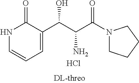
N1C=CC=C(C(C(C(N2CCCC2)=O)N)O)C1=O.Cl
